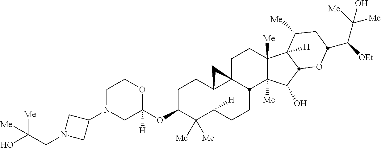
C1N(C2CN(CC(O)([Me])[Me])C2)CC(OC2C([Me])([Me])C3([H])C4(CC2)C2(CCC5([Me])C([Me])(C(O)C6C5([H])C([Me])CC(C([OEt])C([Me])([Me])O)O6)C2CC3)C4)([H])OC1
